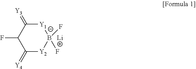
[Y1]1C(=[Y3])C(F)C(=[Y4])[Y2]B1(F)F.[Li]
